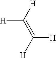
[H]C([H])=C([H])[H]
